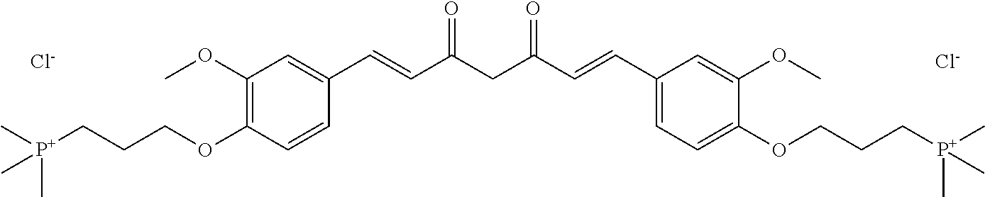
C1(OCCC[P+](C)(C)C)=C(OC)C=C(C=CC(CC(=O)C=CC2=CC=C(OCCC[P+](C)(C)C)C(OC)=C2)=O)C=C1.[Cl-].[Cl-]
